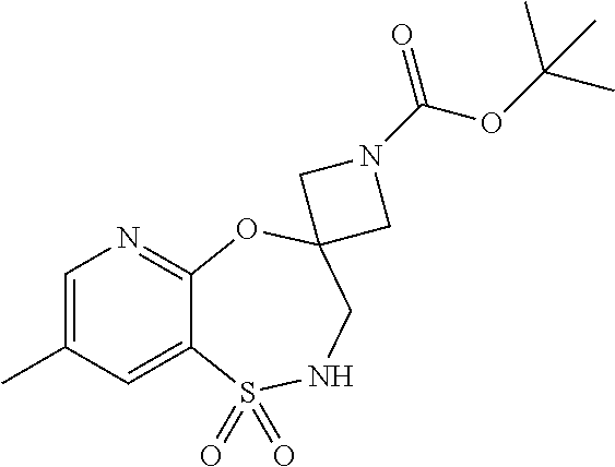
C1=C(C)C=C2C(=N1)OC1(CNS2(=O)=O)CN(C(OC(C)(C)C)=O)C1
